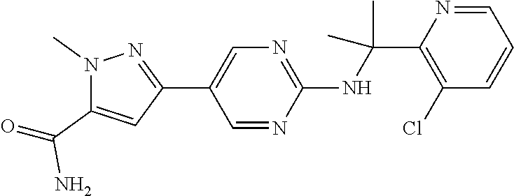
C1(C2=CN=C(NC(C)(C)C3=C(Cl)C=CC=N3)N=C2)=NN(C)C(C(=O)N)=C1
